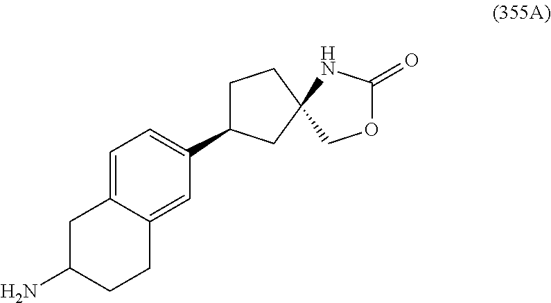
C1C(N)CCC2=CC(C3CCC4(C3)COC(=O)N4)=CC=C12
